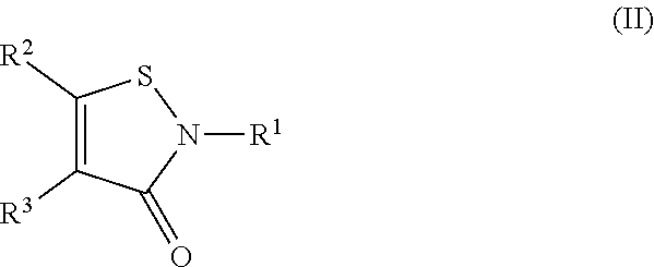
C1([R2])=C([R3])C(=O)N([R1])S1
